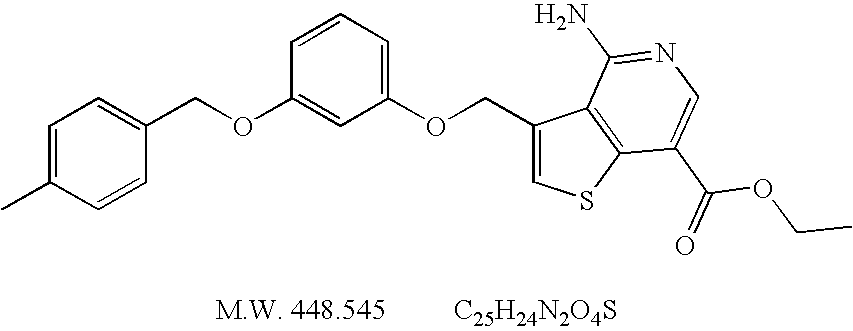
[C25H24N2O4S].C1=C(C)C=CC(COC2=CC(OCC3=CSC4=C3C(N)=NC=C4C(OCC)=O)=CC=C2)=C1
